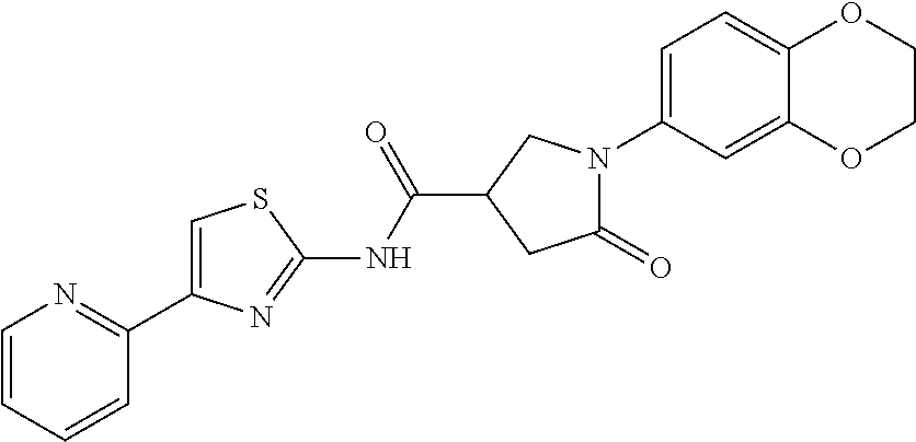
N1(C2=CC=C3C(=C2)OCCO3)C(=O)CC(C(NC2=NC(C3=NC=CC=C3)=CS2)=O)C1
